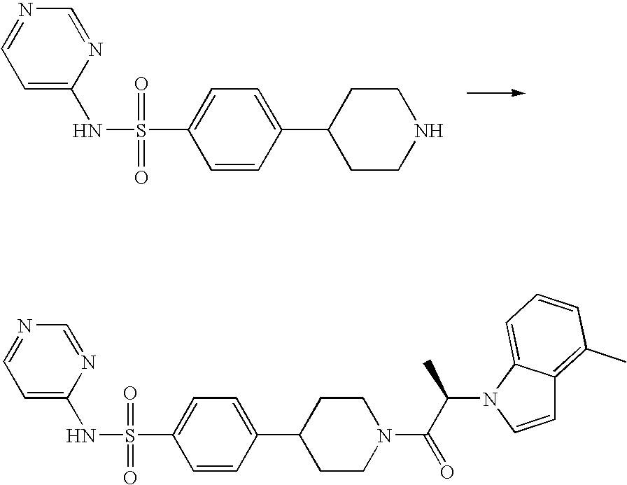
C1CNCCC1C1=CC=C(S(=O)(=O)NC2=CC=NC=N2)C=C1.C1=CC(C2CCN(C(C(N3C=CC4=C(C)C=CC=C34)C)=O)CC2)=CC=C1S(=O)(=O)NC1=CC=NC=N1
